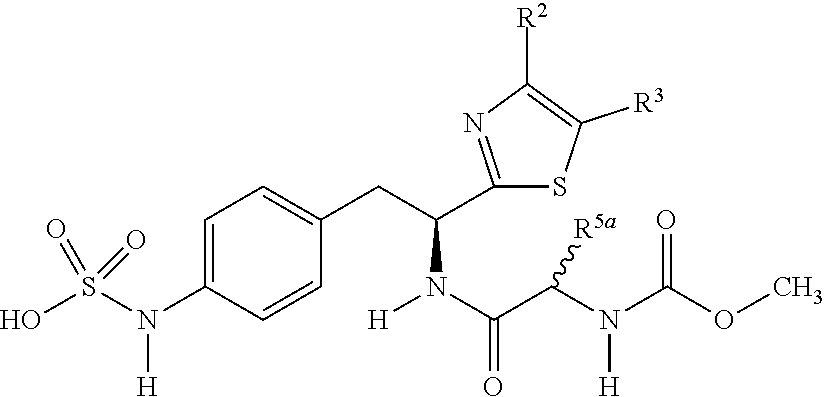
C1=C(N(S(O)(=O)=O)[H])C=CC(CC(C2=NC([R2])=C([R3])S2)N(C(=O)C(N(C(OC)=O)[H])[R5a])[H])=C1
